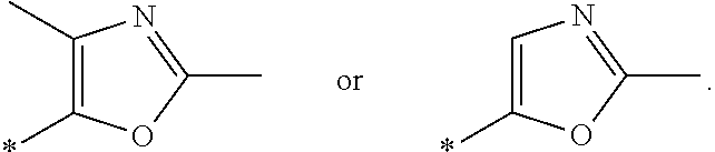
C1(C)=C(*)OC(C)=N1.C1=C(*)OC(C)=N1
